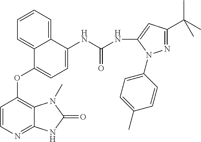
C12=CC=CC=C1C(OC1=C3C(=NC=C1)NC(=O)N3C)=CC=C2NC(NC1=CC(C(C)(C)C)=NN1C1=CC=C(C)C=C1)=O
